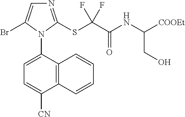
C12=C(C(N3C(Br)=CN=C3SC(C(NC([COOEt])CO)=O)(F)F)=CC=C1[CN])C=CC=C2
